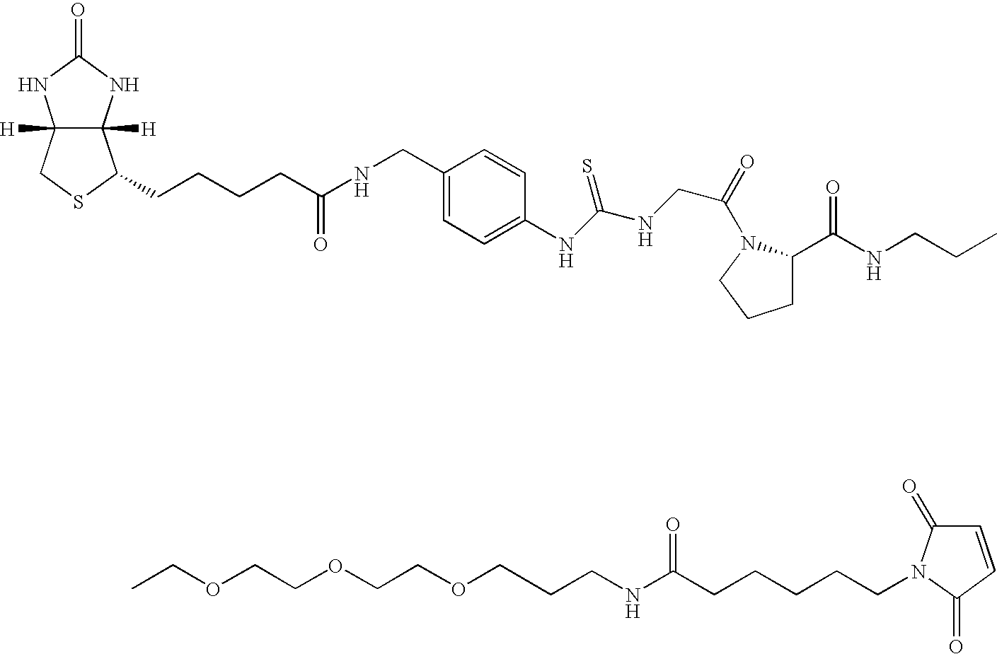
O(CCOCCCNC(=O)CCCCCN1C(=O)C=CC1=O)CCOCC.C12([H])C([H])(NC(=O)N1)C(CCCCC(NCC1=CC=C(NC(NCC(N3C(C(NCCC)=O)CCC3)=O)=S)C=C1)=O)SC2
